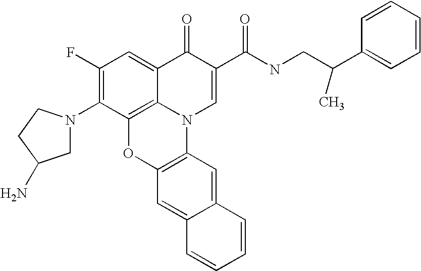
C1(F)=C(N2CC(N)CC2)C2=C3C(=C1)C(=O)C(C(NCC(C1=CC=CC=C1)C)=O)=CN3C1=C(O2)C=C2C(=C1)C=CC=C2
